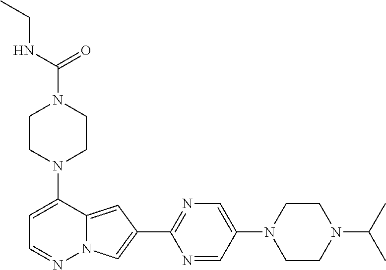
N1(C2=CC=NN3C2=CC(C2=NC=C(N4CCN(C(C)C)CC4)C=N2)=C3)CCN(C(=O)NCC)CC1
